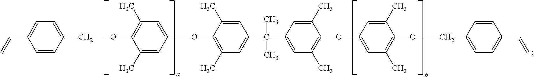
C1(C)=CC(OC2=C(C)C=C(C(C3=CC(C)=C(OC4=CC(C)=C(OCC5=CC=C(C=C)C=C5)C(C)=C4)C(C)=C3)(C)C)C=C2C)=CC(C)=C1OCC1=CC=C(C=C)C=C1
